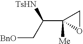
[BnO]CC(C1([Me])OC1)[TsHN]
